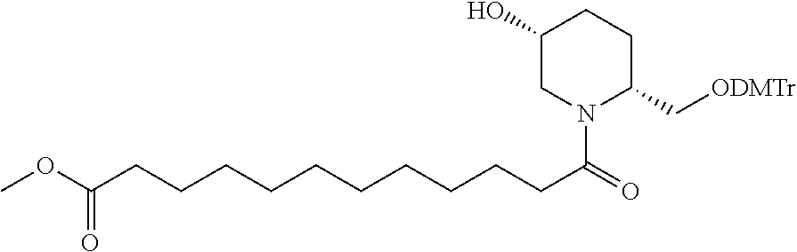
N1(C(=O)CCCCCCCCCCC(OC)=O)C(C[ODMTr])CCC(O)C1
